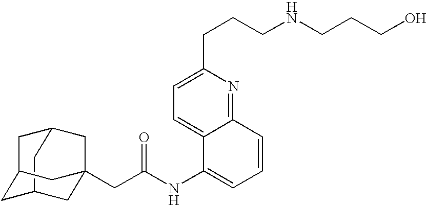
C12CC3CC(C1)CC(CC(NC1=CC=CC4=NC(CCCNCCCO)=CC=C41)=O)(C3)C2
